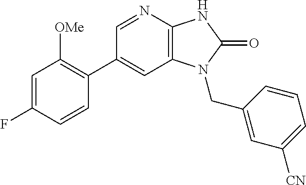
C1(C2=C([OMe])C=C(F)C=C2)=CC2=C(N=C1)NC(=O)N2CC1=CC([CN])=CC=C1
